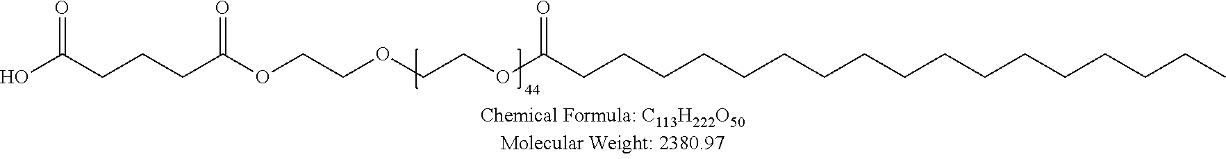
CCCCCCCCCCCCCCCCCC(OCCOCCOC(CCCC(O)=O)=O)=O
